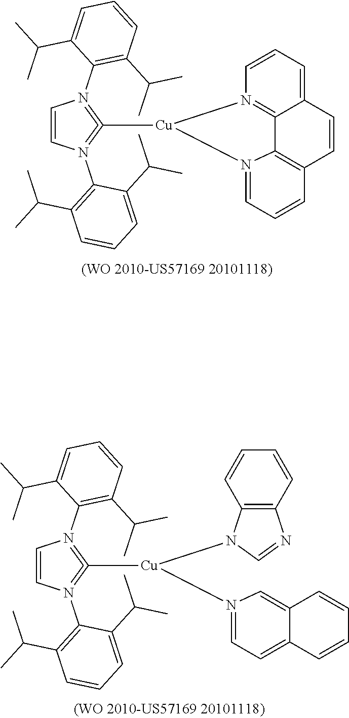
C1=CN(C2=C(C(C)C)C=CC=C2C(C)C)=C([Cu](N2=CC=C3C(=C2)C=CC=C3)N2C3=C(N=C2)C=CC=C3)=N1C1=C(C(C)C)C=CC=C1C(C)C.C1=CN(C2=C(C(C)C)C=CC=C2C(C)C)=C([Cu]2N3=C4C5=C(C=CC4=CC=C3)C=CC=N25)=N1C1=C(C(C)C)C=CC=C1C(C)C
